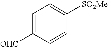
C1=CC([SO2Me])=CC=C1[OHC]
